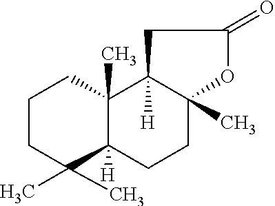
C1CC(C)(C)C2([H])C(C)(C1)C1([H])C(C)(CC2)OC(=O)C1
